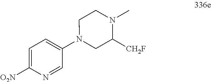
C1=C([O2N])N=CC(N2CC([CH2F])N(C)CC2)=C1
